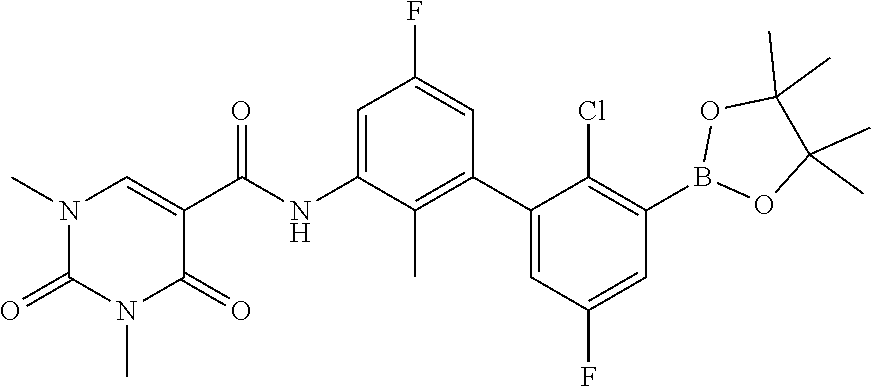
O1B(C2=C(Cl)C(C3=C(C)C(NC(C4=CN(C)C(=O)N(C)C4=O)=O)=CC(F)=C3)=CC(F)=C2)OC(C)(C)C1(C)C
